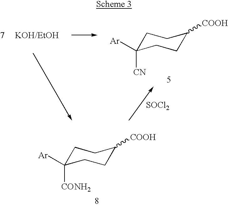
C1C([Ar])([CONH2])CCC([COOH])C1.C1C([Ar])([CN])CCC([COOH])C1.[SOCl2]
